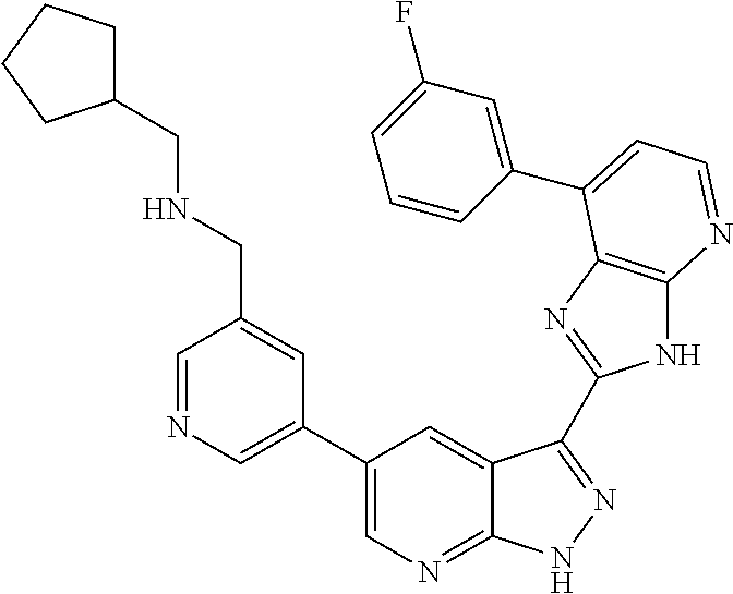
C1=NC=C(C2=CN=C3C(=C2)C(C2=NC4=C(N2)N=CC=C4C2=CC(F)=CC=C2)=NN3)C=C1CNCC1CCCC1
